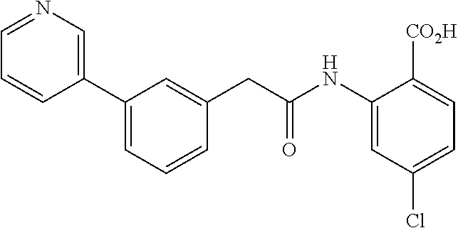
C1(C2=CC=CC(CC(NC3=CC(Cl)=CC=C3[CO2H])=O)=C2)=CN=CC=C1
